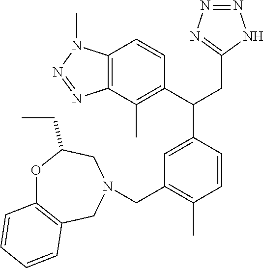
C12=C(C(C)=C(C(CC3=NN=NN3)C3=CC(CN4CC5=C(OC(CC)C4)C=CC=C5)=C(C)C=C3)C=C1)N=NN2C
